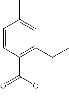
C1=CC(C(OC)=O)=C(CC)C=C1C
